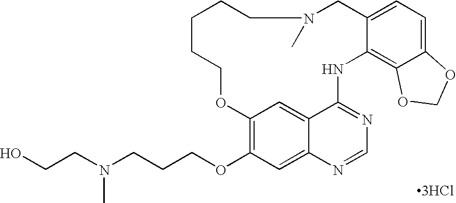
[3HCl].C12=C(OCCCN(CCO)C)C=C3C(=C1)C(=NC=N3)NC1=C3C(=CC=C1CN(C)CCCCCO2)OCO3
